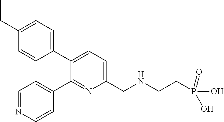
C1=C(CC)C=CC(C2=CC=C(CNCCP(=O)(O)O)N=C2C2=CC=NC=C2)=C1
